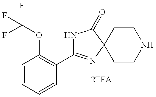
C1(C2=NC3(C(=O)N2)CCNCC3)=C(OC(F)(F)F)C=CC=C1
